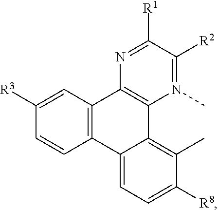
C12=C(C3=CC=C([R8])C(C)=C3C3=C1N=C([R1])C([R2])=N3C)C=CC([R3])=C2
